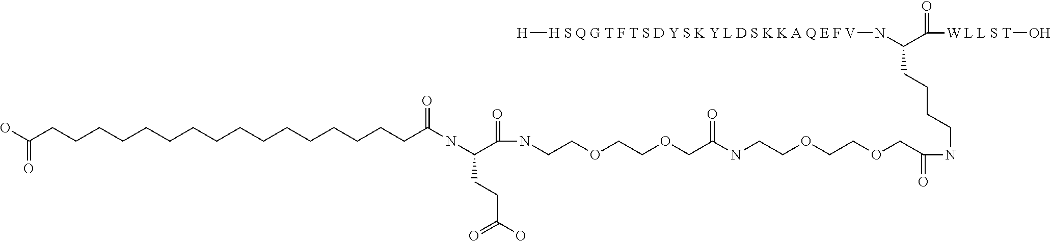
N(C(CCCCCCCCCCCCCCCCC(O)=O)=O)C(CCC(O)=O)C(=O)NCCOCCOCC(=O)NCCOCCOCC(NCCCCC(N[H S Q G T F T S D Y S K Y L D S K K A Q E F V][H])C([W L L S T]O)=O)=O
